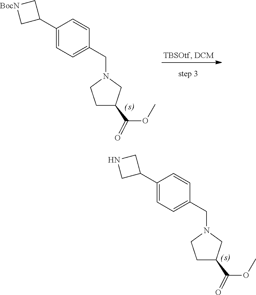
C1(C2CNC2)=CC=C(CN2CCC(C(OC)=O)C2)C=C1.C1(C2C[BocN]C2)=CC=C(CN2CCC(C(OC)=O)C2)C=C1
